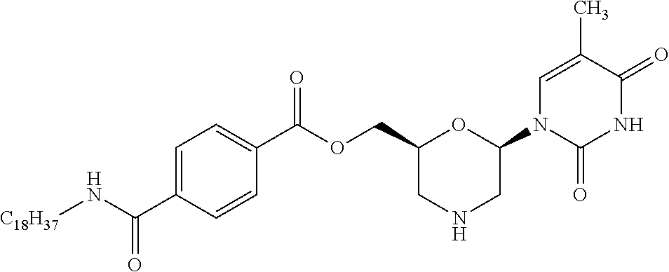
C1=C(C)C(=O)NC(=O)N1C1CNCC(COC(=O)C2=CC=C(C(N[C18H37])=O)C=C2)O1
